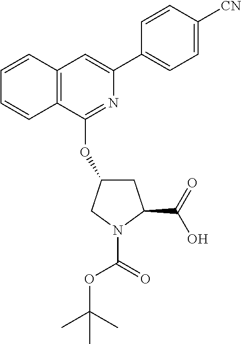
C12=C(C(OC3CC(C(=O)O)N(C(=O)OC(C)(C)C)C3)=NC(C3=CC=C([CN])C=C3)=C1)C=CC=C2
